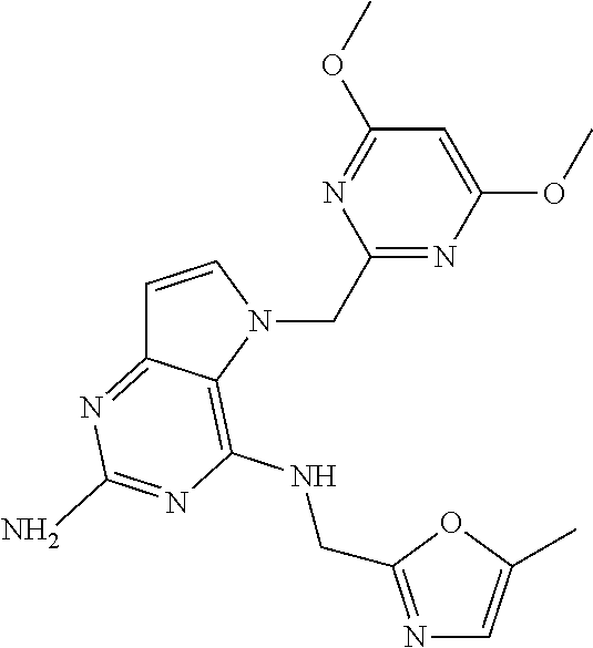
C1=CN(CC2=NC(OC)=CC(OC)=N2)C2=C(NCC3=NC=C(C)O3)N=C(N)N=C12
